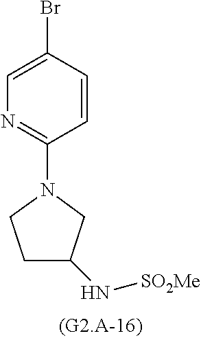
C1=C(Br)C=CC(N2CCC(N[SO2Me])C2)=N1
